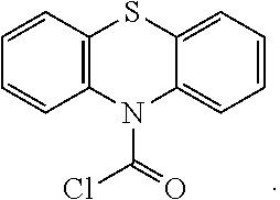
N1(C(=O)Cl)C2=C(C=CC=C2)SC2=CC=CC=C12
